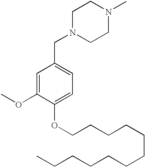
N1(CC2=CC=C(OCCCCCCCCCCCC)C(OC)=C2)CCN(C)CC1
